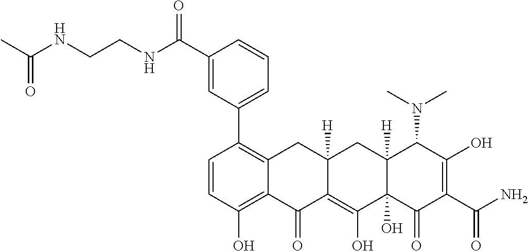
C1=CC(O)=C2C(=C1C1=CC=CC(C(NCCNC(C)=O)=O)=C1)CC1([H])C(=C(O)C3(O)C([H])(C1)C(N(C)C)C(O)=C(C(=O)N)C3=O)C2=O
